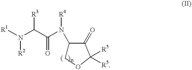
[R1]N(C(C(N(C1COC([R5])([R5])C1=O)[R4])=O)[R3])[R2]
